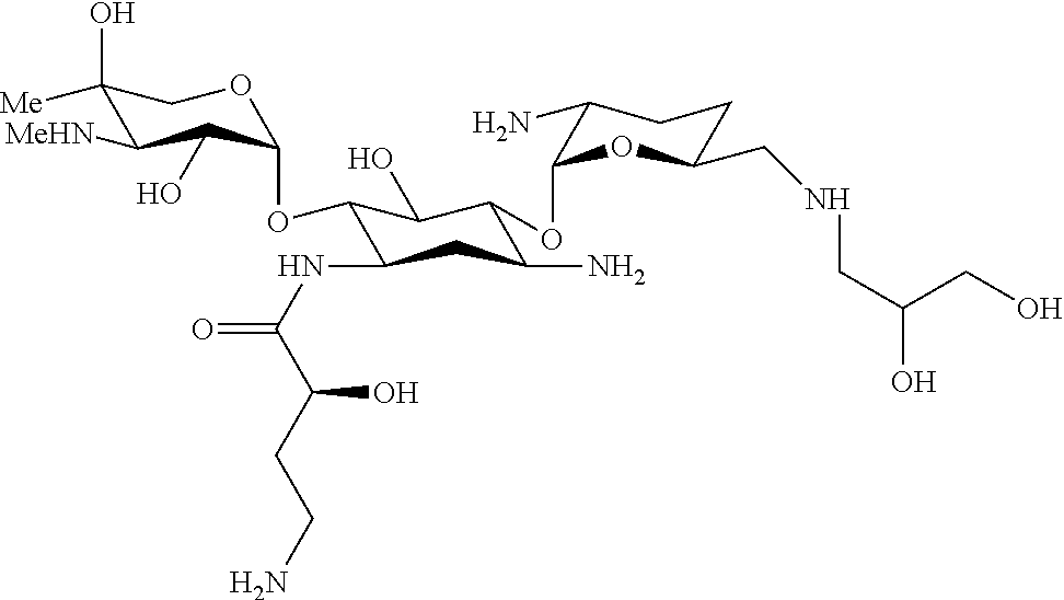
C1(O)([Me])C([MeHN])C(O)C(OC2C(NC(=O)C(CCN)O)CC(N)C(OC3C(N)CCC(CNCC(CO)O)O3)C2O)OC1
